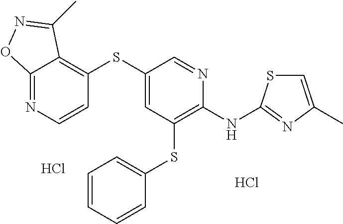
C1(SC2=CC(SC3=CC=CC=C3)=C(NC3=NC(C)=CS3)N=C2)=C2C(=NC=C1)ON=C2C.Cl.Cl
